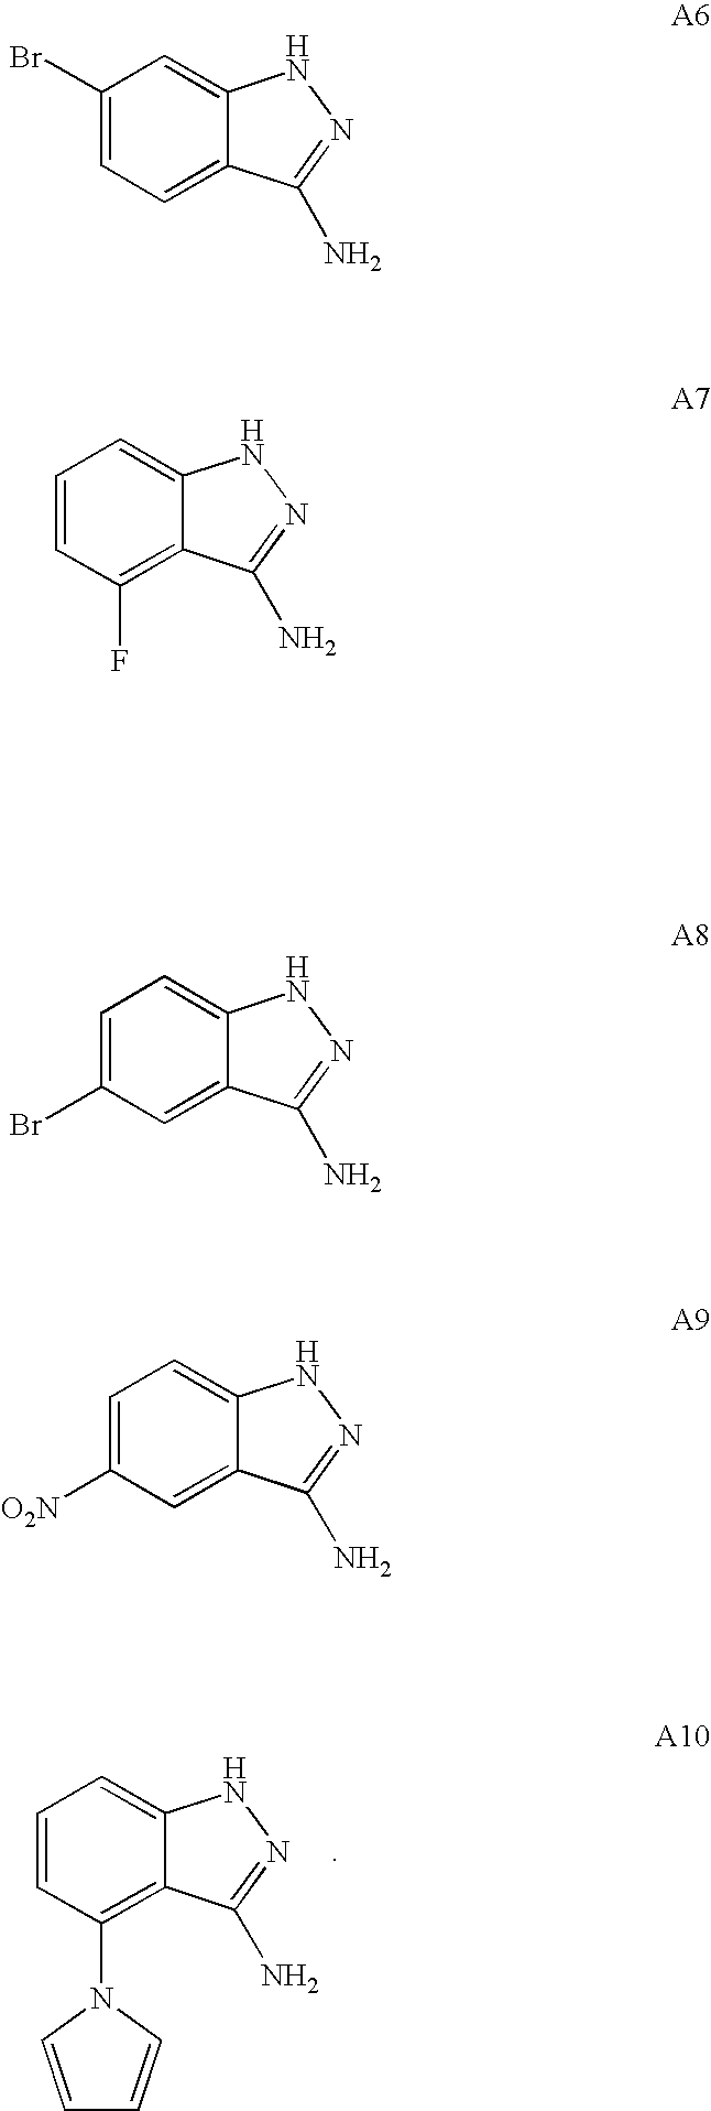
C1=CC(N2C=CC=C2)=C2C(=C1)NN=C2N.C1(Br)=CC=C2C(=C1)NN=C2N.C1=CC(F)=C2C(=C1)NN=C2N.C1=C(Br)C=C2C(=C1)NN=C2N.C1=C([O2N])C=C2C(=C1)NN=C2N
